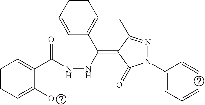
C1=CC=C(O)C(C(NNC(C2=CC=CC=C2)=C2C(C)=NN(C(=CC=C)C=C)C2=O)=O)=C1
